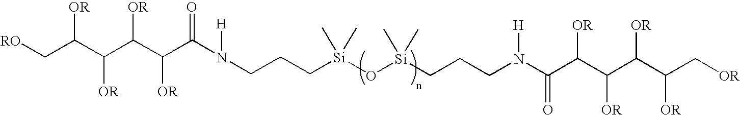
[RO]CC(C(C(C(C(N(CCC[Si](O[Si](CCCN(C(C(C(C(C(C[OR])[OR])[OR])[OR])[OR])=O)[H])(C)C)(C)C)[H])=O)[OR])[OR])[OR])[OR]
